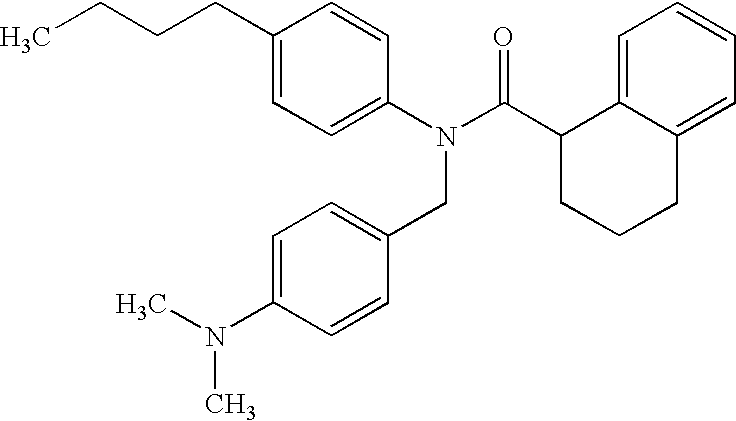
C1=C(CCCC)C=CC(N(C(C2CCCC3=CC=CC=C23)=O)CC2=CC=C(N(C)C)C=C2)=C1
